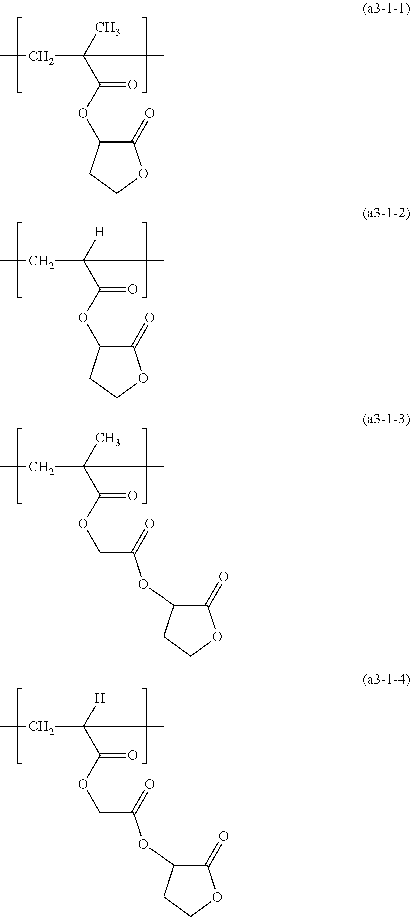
C(C(C)(C(OC1C(=O)OCC1)=O)C)C.C(C([H])(C(OC1C(=O)OCC1)=O)C)C.C(C(C)(C(OCC(OC1C(=O)OCC1)=O)=O)C)C.C(C([H])(C(OCC(OC1C(=O)OCC1)=O)=O)C)C
